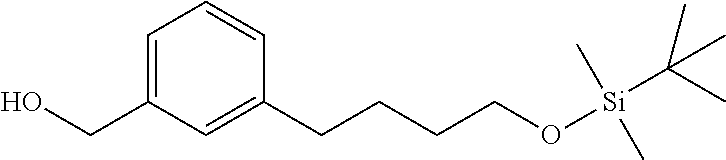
C1=C(CO)C=C(CCCCO[Si](C(C)(C)C)(C)C)C=C1
